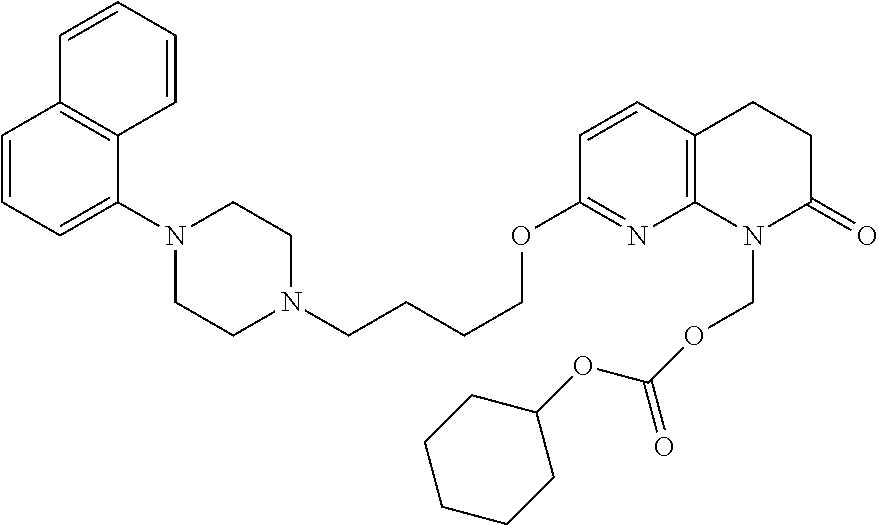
C1=CC=C(N2CCN(CCCCOC3=NC4=C(C=C3)CCC(=O)N4COC(OC3CCCCC3)=O)CC2)C2=C1C=CC=C2
